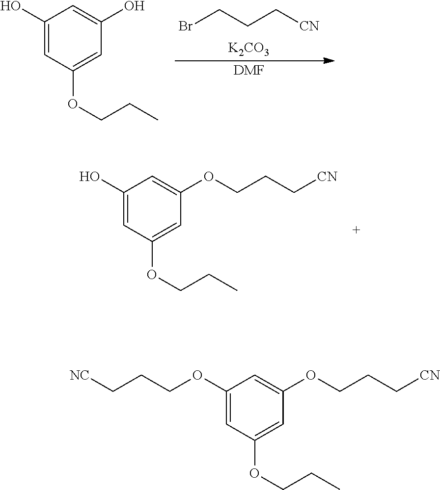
BrCCC[CN].[K2CO3].[DMF].C1(O)=CC(OCCC)=CC(O)=C1.C1(O)=CC(OCCC)=CC(OCCC[CN])=C1.C1(OCCC[NC])=CC(OCCC)=CC(OCCC[CN])=C1
